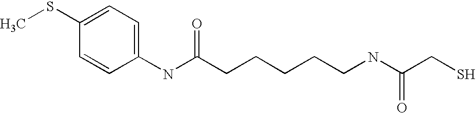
C1(SC)=CC=C(NC(CCCCCNC(CS)=O)=O)C=C1
